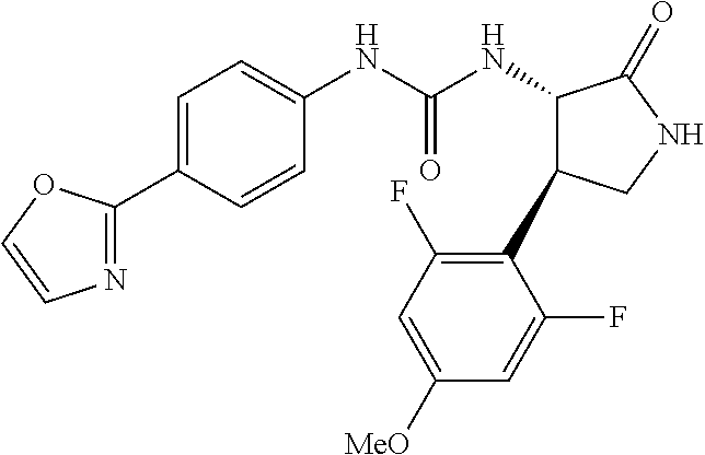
C1=CC(C2=NC=CO2)=CC=C1NC(NC1C(C2=C(F)C=C([MeO])C=C2F)CNC1=O)=O
